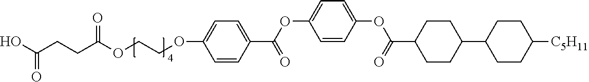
C1=CC(OC(C2CCC(C3CCC([C5H11])CC3)CC2)=O)=CC=C1OC(C1=CC=C(OCCOC(CCC(O)=O)=O)C=C1)=O
